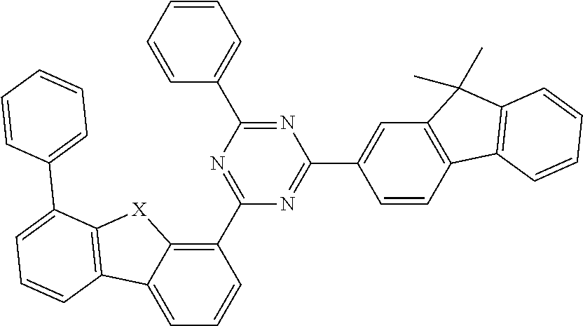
C1(C2=CC=CC=C2)=NC(C2=CC3=C(C=C2)C2=C(C3(C)C)C=CC=C2)=NC(C2=C3C(=CC=C2)C2=C([X]3)C(C3=CC=CC=C3)=CC=C2)=N1
